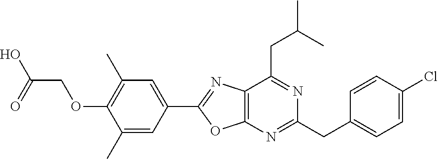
C1=C(Cl)C=CC(CC2=NC3=C(C(CC(C)C)=N2)N=C(C2=CC(C)=C(OCC(=O)O)C(C)=C2)O3)=C1
